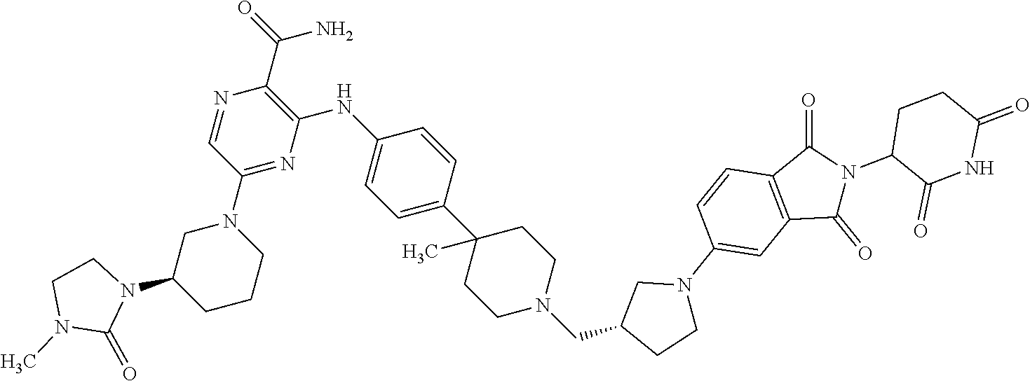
C1(C(N)=O)=C(NC2=CC=C(C3(C)CCN(CC4CCN(C5=CC6=C(C=C5)C(=O)N(C5CCC(=O)NC5=O)C6=O)C4)CC3)C=C2)N=C(N2CCCC(N3CCN(C)C3=O)C2)C=N1
